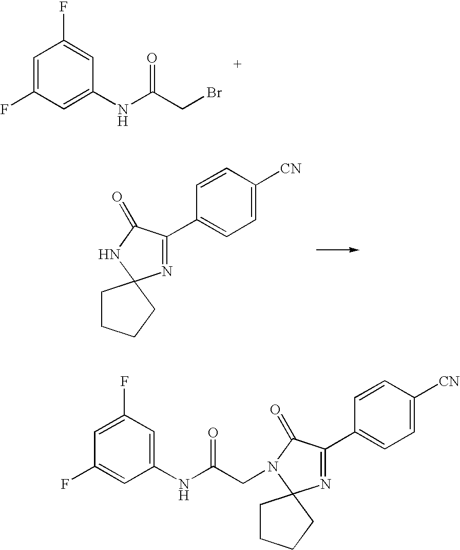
C1=C(F)C=C(NC(CBr)=O)C=C1F.C1=CC(C2=NC3(NC2=O)CCCC3)=CC=C1[CN].C1=CC(C2=NC3(N(CC(NC4=CC(F)=CC(F)=C4)=O)C2=O)CCCC3)=CC=C1[CN]
